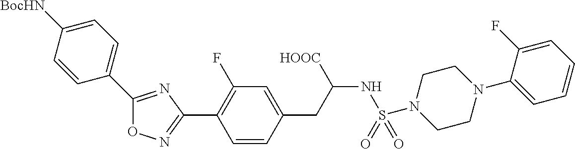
O1N=C(C2=C(F)C=C(CC(NS(=O)(=O)N3CCN(C4=CC=CC=C4F)CC3)[HOOC])C=C2)N=C1C1=CC=C([BocHN])C=C1
